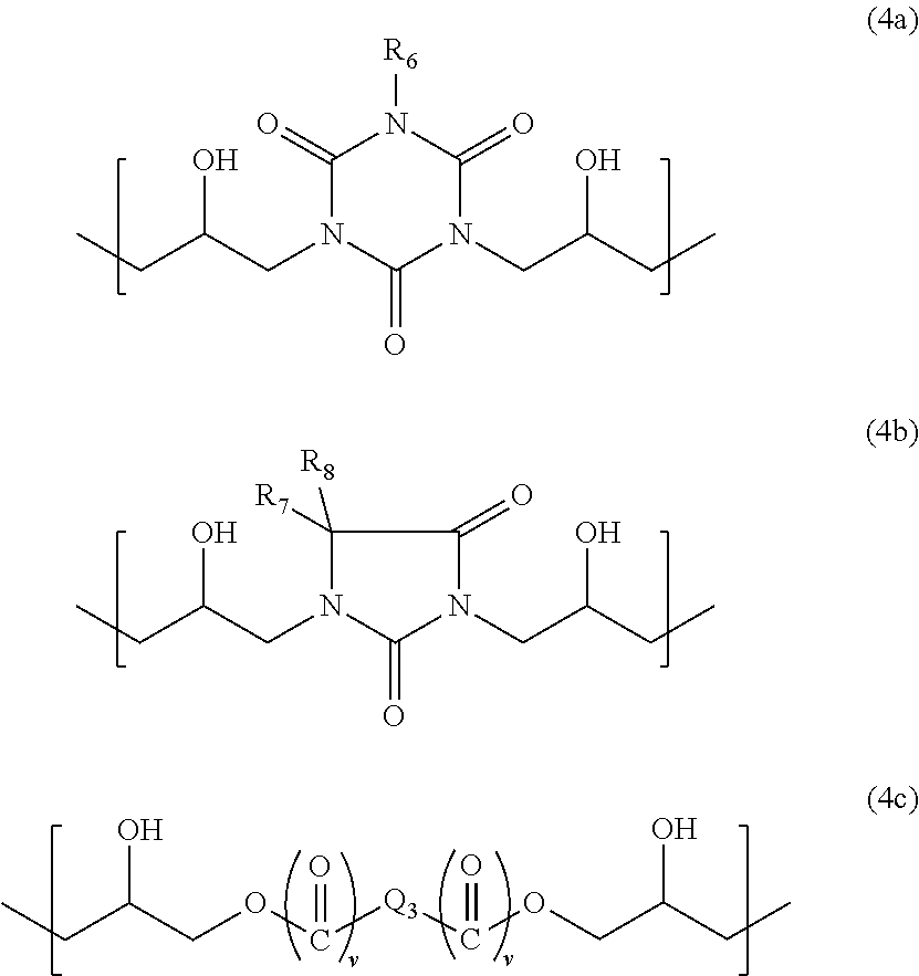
C1(=O)N(CC(O)CC)C(=O)N(CC(O)CC)C(=O)N1[R6].C1([R7])([R8])N(CC(O)CC)C(=O)N(CC(O)CC)C1=O.CCC(COC([Q3]C(OCC(CC)O)=O)=O)O
